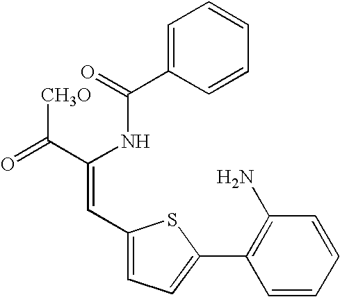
C1=C(C(=O)NC(C(=O)[CH3O])=CC2=CC=C(C3=C(N)C=CC=C3)S2)C=CC=C1
